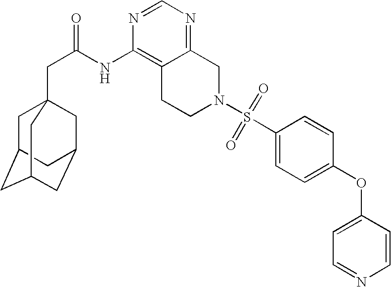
C1C2CC3CC(CC1(CC(=O)NC1=C4C(=NC=N1)CN(S(C1=CC=C(OC5=CC=NC=C5)C=C1)(=O)=O)CC4)C3)C2
